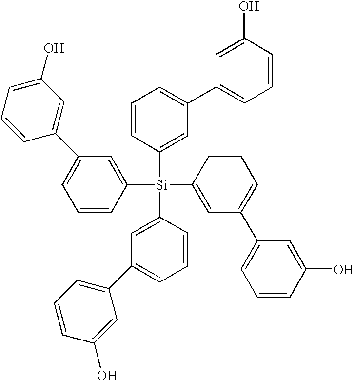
C1=CC([Si](C2=CC(C3=CC(O)=CC=C3)=CC=C2)(C2=CC(C3=CC=CC(O)=C3)=CC=C2)C2=CC(C3=CC=CC(O)=C3)=CC=C2)=CC(C2=CC=CC(O)=C2)=C1
